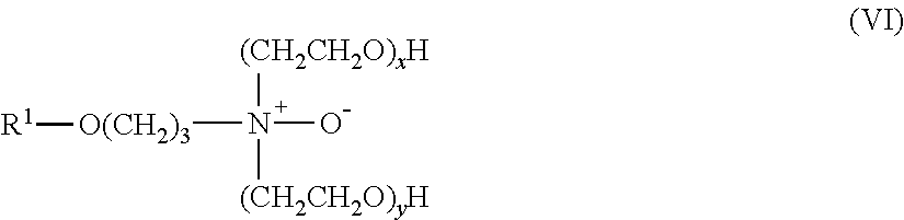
N([(CH2CH2O)xH])([(CH2CH2O)yH])(O)[O(CH2)3][R1]
